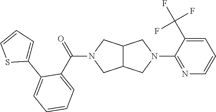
N1(C2=NC=CC=C2C(F)(F)F)CC2C(C1)CN(C(C1=CC=CC=C1C1=CC=CS1)=O)C2
